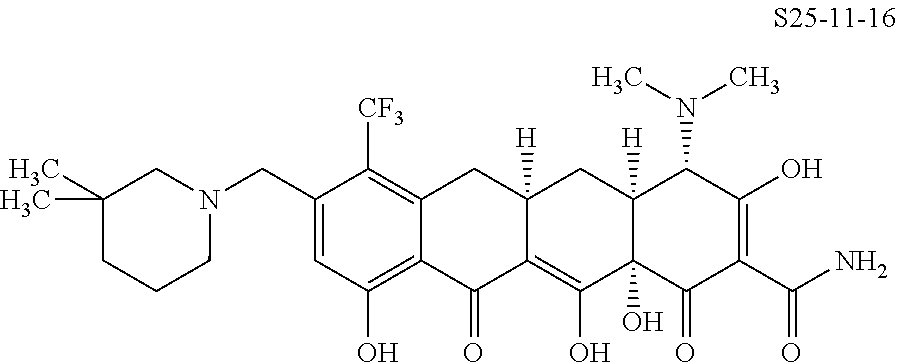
C1=C(CN2CC(C)(C)CCC2)C([CF3])=C2C(=C1O)C(=O)C1=C(O)C3(O)C([H])(CC1([H])C2)C(N(C)C)C(O)=C(C(N)=O)C3=O
